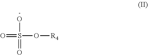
O=S(O[R4])(O)=O
